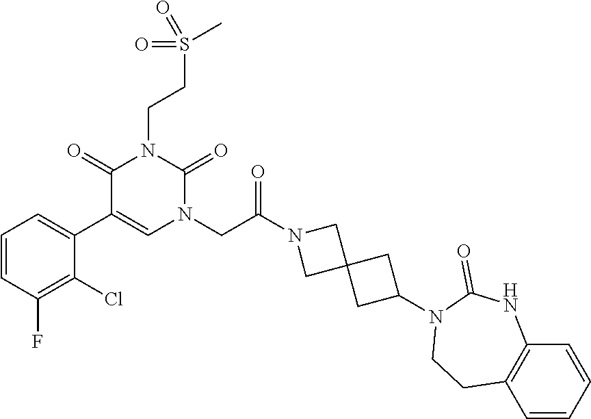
C1=CC(F)=C(Cl)C(C2=CN(CC(N3CC4(C3)CC(N3C(=O)NC5=C(C=CC=C5)CC3)C4)=O)C(=O)N(CCS(C)(=O)=O)C2=O)=C1
